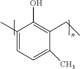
C1(C)=CC=C(C)C(CC)=C1O
